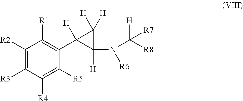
C1([R2])=C([R3])C([R4])=C([R5])C(C2([H])C([H])(N([R6])C([R8])([H])[R7])C2([H])[H])=C1[R1]
